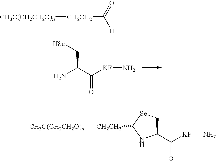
[CH3O(CH2CH2O)n][CH2CH2]C([H])=O.C(C[Se])(C([KF]N)=O)N.[CH3O(CH2CH2O)n][CH2CH2]C1NC(C([KF]N)=O)C[Se]1
